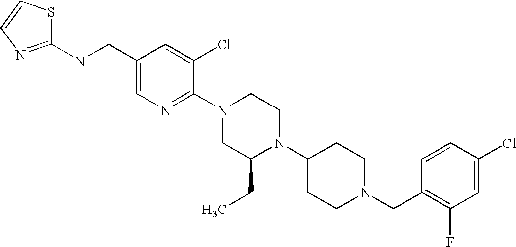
C1(Cl)=CC(F)=C(CN2CCC(N3C(CC)CN(C4=NC=C(CNC5=NC=CS5)C=C4Cl)CC3)CC2)C=C1
